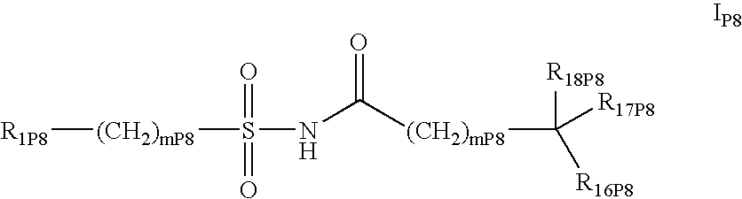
[R1P8][(CH2)mP8]S(NC(=O)[(CH2)mP8]C([R18P8])([R16P8])[R17P8])(=O)=O
